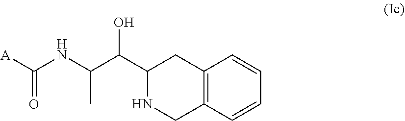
C12=C(C=CC=C1)CNC(C(C(NC([A])=O)C)O)C2
